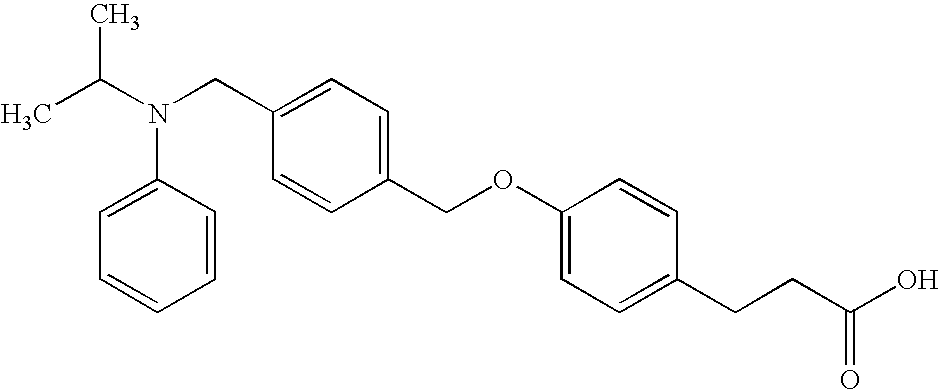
C(N(CC1=CC=C(COC2=CC=C(CCC(O)=O)C=C2)C=C1)C1=CC=CC=C1)(C)C
